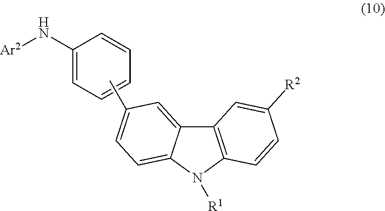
C1(N[Ar2])=CC=CC=C1.CC1=CC=C2C(=C1)C1=C(N2[R1])C=CC([R2])=C1
